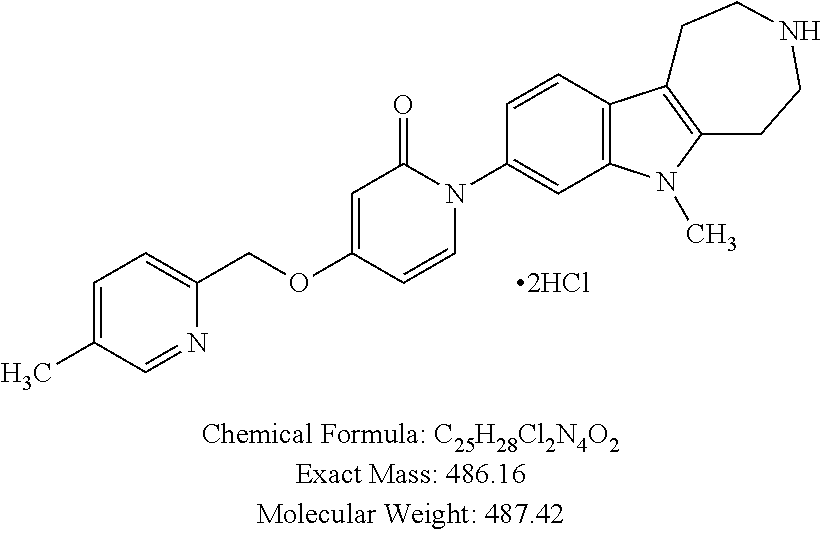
C1=C(C)C=NC(COC2=CC(=O)N(C3=CC4=C(C=C3)C3=C(N4C)CCNCC3)C=C2)=C1.[2HCl]
